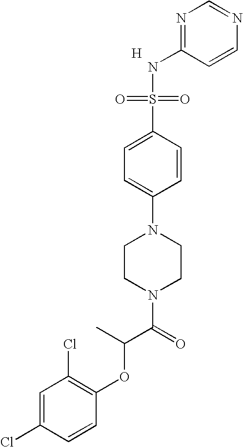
[H].N1=C(NS(=O)(=O)C2=CC=C(N3CCN(C(=O)C(OC4=C(Cl)C=C(Cl)C=C4)C)CC3)C=C2)C=CN=C1
